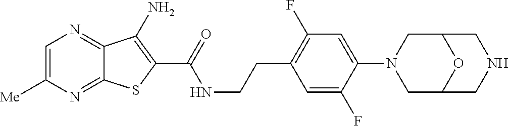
C12=NC([Me])=CN=C1C(N)=C(C(=O)NCCC1=C(F)C=C(N3CC4OC(C3)CNC4)C(F)=C1)S2
